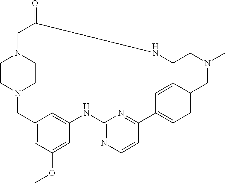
N12CC3=CC(OC)=CC(=C3)NC3=NC=CC(=N3)C3=CC=C(C=C3)CN(C)CCNC(=O)CN(CC1)CC2
